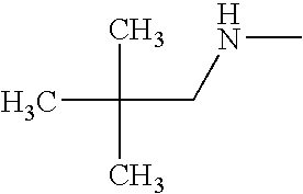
CC(CNC)(C)C
